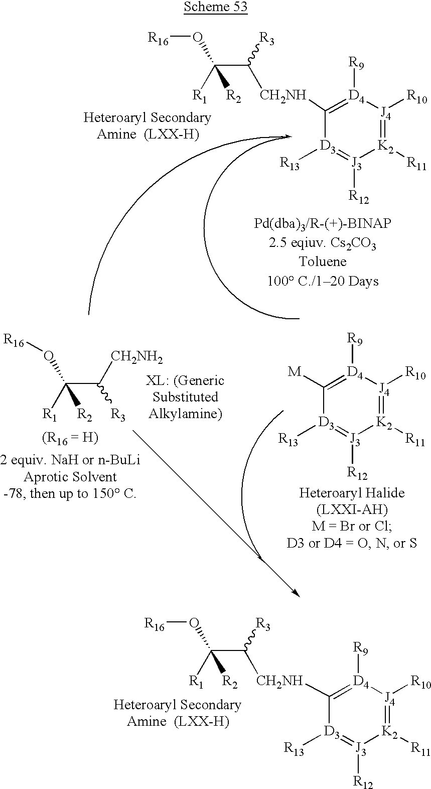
[R1]C(C([CH2NH]C1=[D4]([R9])[J4]([R10])=[K2]([R11])[J3]([R12])=[D3]1[R13])[R3])(O[R16])[R2].[R1]C(C([CH2NH]C1=[D4]([R9])[J4]([R10])=[K2]([R11])[J3]([R12])=[D3]1[R13])[R3])(O[R16])[R2].[M]C1=[D4]([R9])[J4]([R10])=[K2]([R11])[J3]([R12])=[D3]1[R13].[R16]OC(C([CH2NH2])[R3])([R1])[R2]
